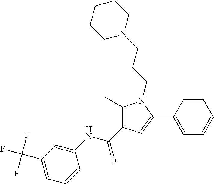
C1(C)=C(C(NC2=CC(C(F)(F)F)=CC=C2)=O)C=C(C2=CC=CC=C2)N1CCCN1CCCCC1
